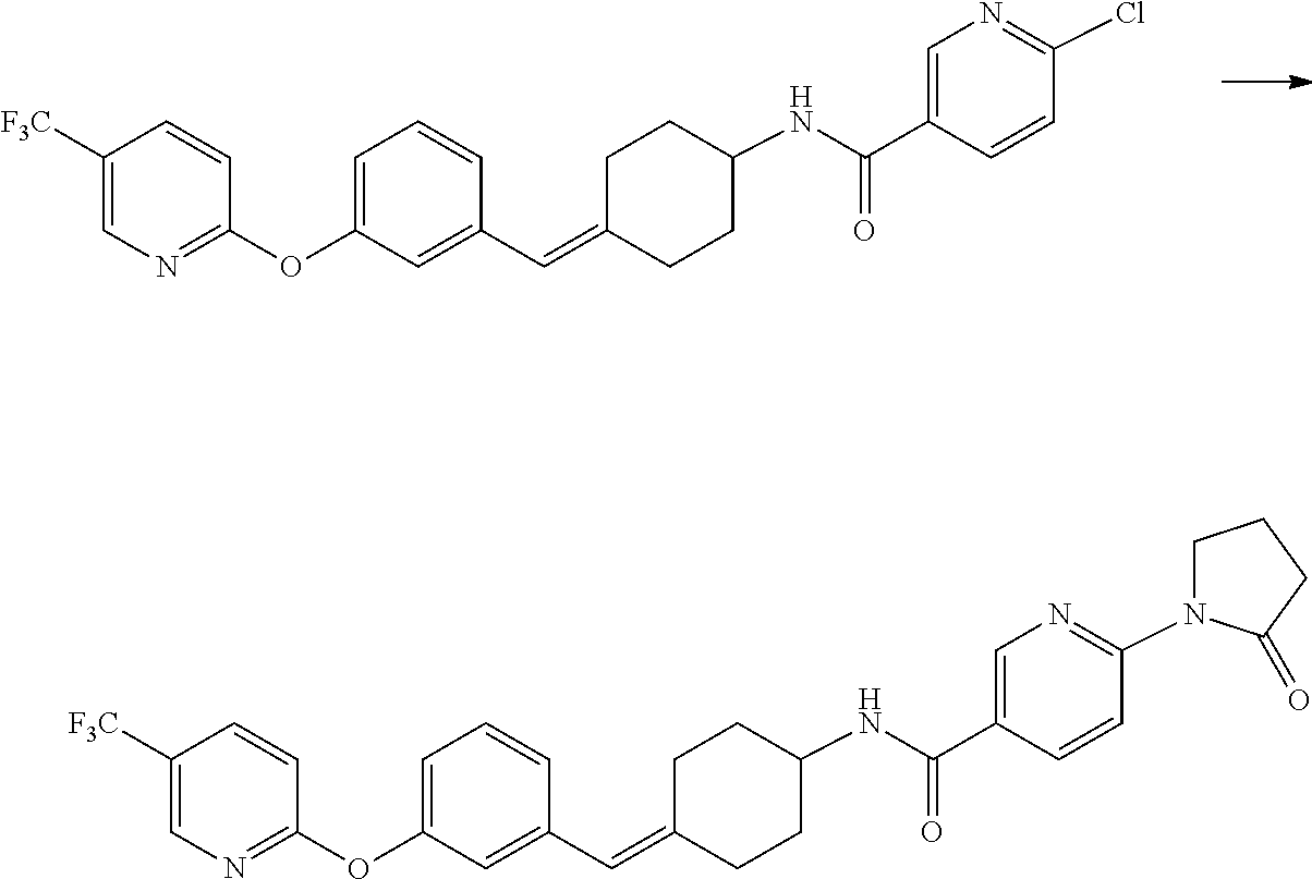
C1=CC(OC2=CC=CC(C=C3CCC(NC(C4=CN=C(Cl)C=C4)=O)CC3)=C2)=NC=C1[F3C].C1=CC(OC2=CC=CC(C=C3CCC(NC(C4=CN=C(N5CCCC5=O)C=C4)=O)CC3)=C2)=NC=C1[F3C]
